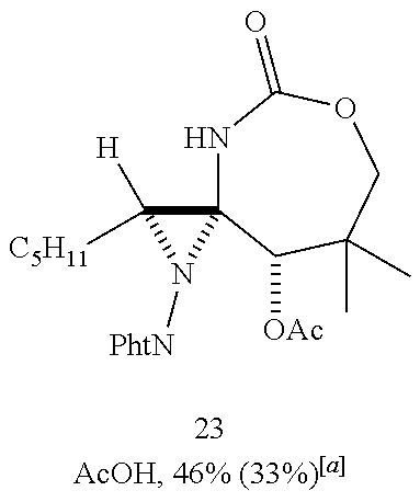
N1C2(C([OAc])C(C)(C)COC1=O)C([H])([C5H11])N2[PhtN]
